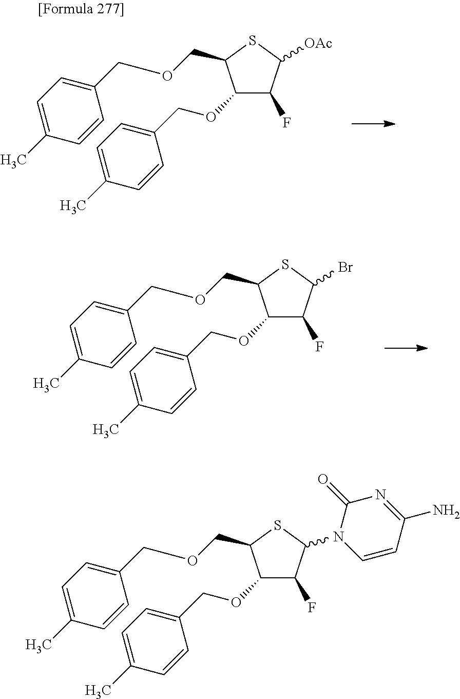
C1(OCC2=CC=C(C)C=C2)C(F)C([OAc])SC1COCC1=CC=C(C)C=C1.C1(OCC2=CC=C(C)C=C2)C(F)C(Br)SC1COCC1=CC=C(C)C=C1.C1(OCC2=CC=C(C)C=C2)C(F)C(N2C=CC(N)=NC2=O)SC1COCC1=CC=C(C)C=C1
